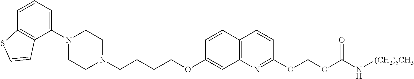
C1(N2CCN(CCCCOC3=CC4=C(C=C3)C=CC(OCOC(N[(CH2)5CH3])=O)=N4)CC2)=CC=CC2=C1C=CS2
